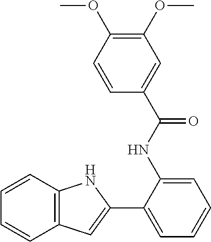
C1=CC2=C(C=C1)NC(C1=CC=CC=C1NC(C1=CC(OC)=C(OC)C=C1)=O)=C2
